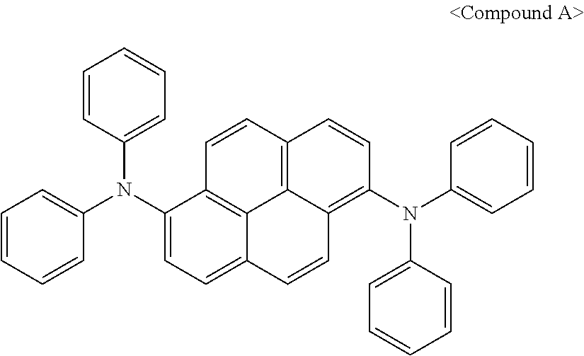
C1=CC=CC(N(C2=CC=C3C4=C2C=CC2=C4C(=C(N(C4=CC=CC=C4)C4=CC=CC=C4)C=C2)C=C3)C2=CC=CC=C2)=C1
